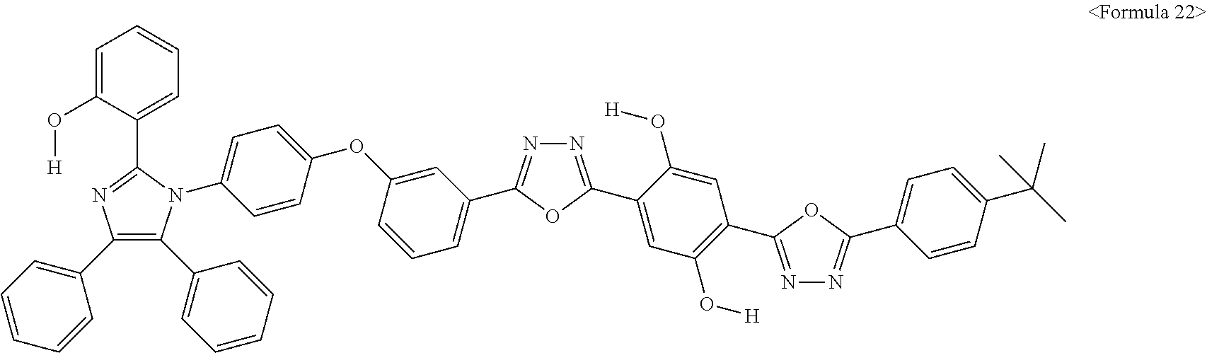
C1=C(O[H])C(C2=NC(C3=CC=CC=C3)=C(C3=CC=CC=C3)N2C2=CC=C(OC3=CC(C4=NN=C(C5=CC(O[H])=C(C6=NN=C(C7=CC=C(C(C)(C)C)C=C7)O6)C=C5O[H])O4)=CC=C3)C=C2)=CC=C1
